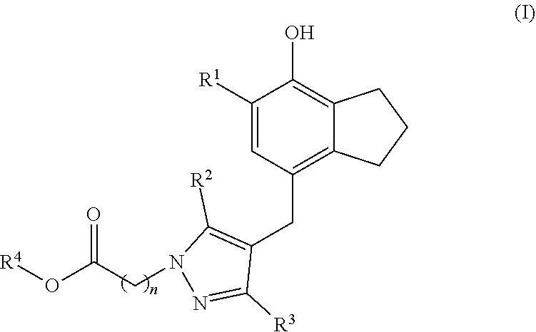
C12=C(CC3=C([R2])N(CC(O[R4])=O)N=C3[R3])C=C([R1])C(O)=C1CCC2
